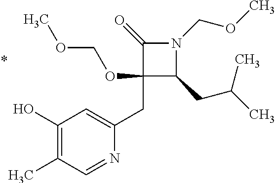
C1(CC2=CC(O)=C(C)C=N2)(OCOC)C(CC(C)C)N(COC)C1=O
